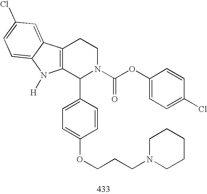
C12=C(C(C3=CC=C(OCCCN4CCCCC4)C=C3)N(C(OC3=CC=C(Cl)C=C3)=O)CC1)N([H])C1=CC=C(Cl)C=C21
